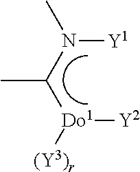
CC(N(C)[Y1])[Do1]([(Y3)r])[Y2]
